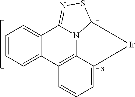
C12=CC=CC=C1C1=C3N4C2=NSC4[Ir]C3=CC=C1
